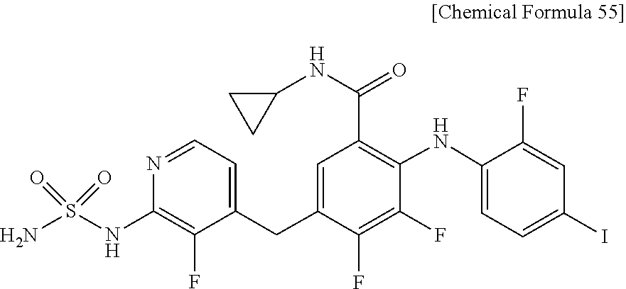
C1(F)=C(F)C(CC2=CC=NC(NS(=O)(=O)N)=C2F)=CC(C(NC2CC2)=O)=C1NC1=CC=C(I)C=C1F
